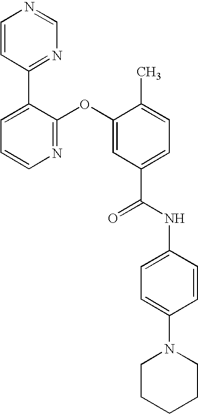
N1=C(OC2=CC(C(NC3=CC=C(N4CCCCC4)C=C3)=O)=CC=C2C)C(C2=NC=NC=C2)=CC=C1
